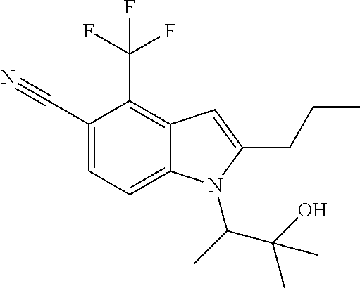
C1(C#N)=CC=C2C(=C1C(F)(F)F)C=C(CCC)N2C(C(C)(O)C)C
